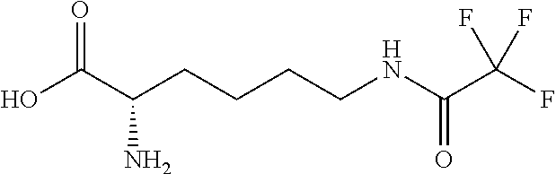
C(CCNC(=O)C(F)(F)F)CC(C(O)=O)N
